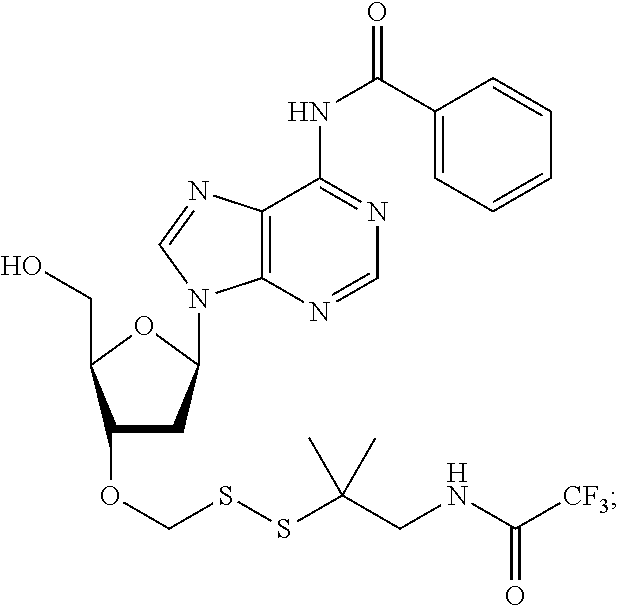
C1(OCSSC(CNC(=O)[CF3])(C)C)CC(N2C3=C(C(NC(C4=CC=CC=C4)=O)=NC=N3)N=C2)OC1CO
